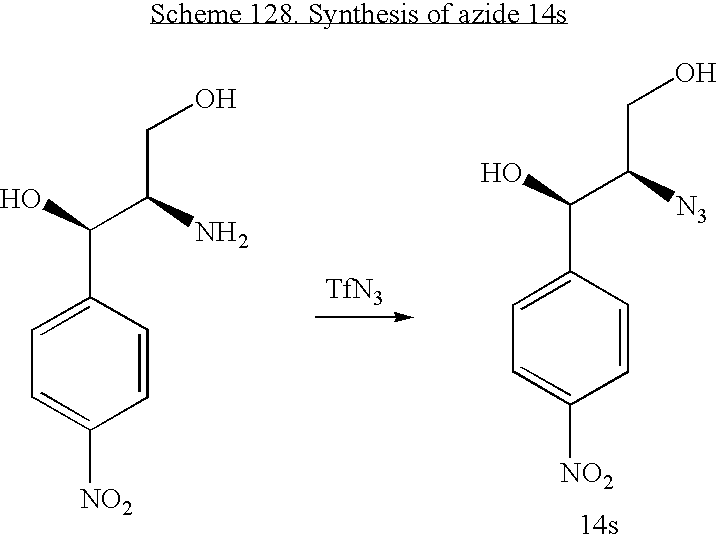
[TfN3].C1=CC(C(O)C([N3])CO)=CC=C1[NO2].C1=CC(C(O)C(N)CO)=CC=C1[NO2]
